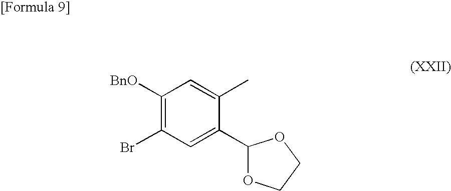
C1([BnO])=C(Br)C=C(C2OCCO2)C(C)=C1
